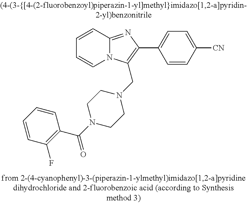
C1=CC2=NC(C3=CC=C([CN])C=C3)=C(CN3CCN(C(C4=C(F)C=CC=C4)=O)CC3)N2C=C1
